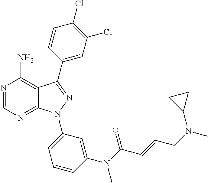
N1=CN=C2C(=C1N)C(C1=CC(Cl)=C(Cl)C=C1)=NN2C1=CC=CC(N(C(C=CCN(C)C2CC2)=O)C)=C1
